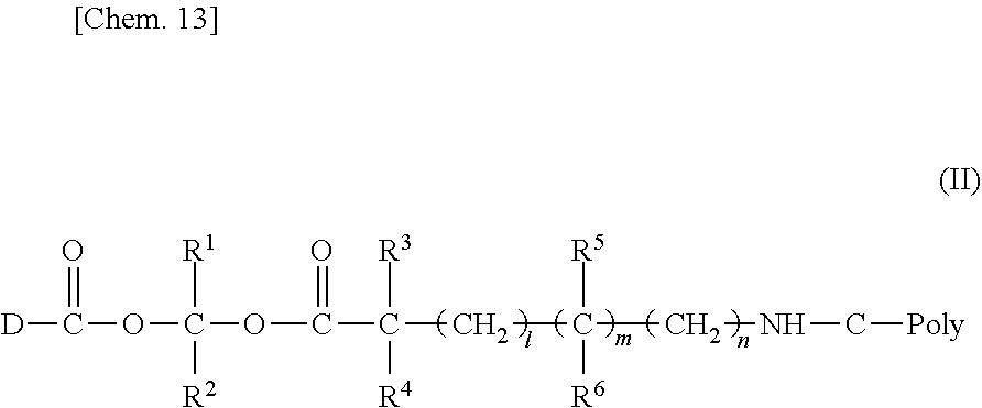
C(=O)(OC(OC(C(CC(CNC[Poly])([R5])[R6])([R4])[R3])=O)([R1])[R2])[D]
